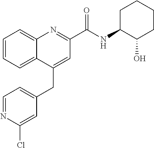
C1=NC(Cl)=CC(CC2=CC(C(NC3C(O)CCCC3)=O)=NC3=CC=CC=C23)=C1
